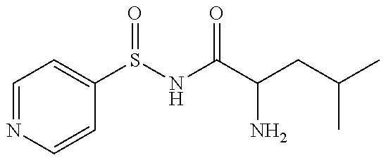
C1=NC=CC(S(NC(C(CC(C)C)N)=O)=O)=C1
